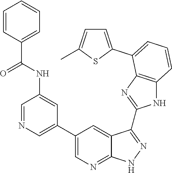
C1=NC=C(C2=CN=C3C(=C2)C(C2=NC4=C(N2)C=CC=C4C2=CC=C(C)S2)=NN3)C=C1NC(C1=CC=CC=C1)=O
